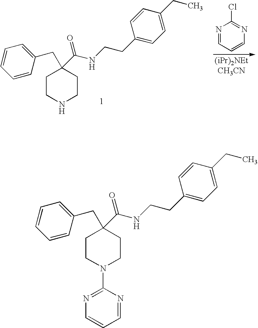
N1=CC=CN=C1Cl.C1CNCCC1(C(NCCC1=CC=C(CC)C=C1)=O)CC1=CC=CC=C1.C1CN(C2=NC=CC=N2)CCC1(C(NCCC1=CC=C(CC)C=C1)=O)CC1=CC=CC=C1
